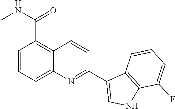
C1=CC=C2C(=C1C(=O)NC)C=CC(C1=CNC3=C1C=CC=C3F)=N2
